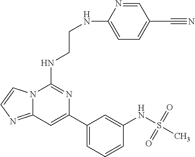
C12=NC=CN1C(NCCNC1=CC=C(C#N)C=N1)=NC(C1=CC=CC(NS(C)(=O)=O)=C1)=C2
